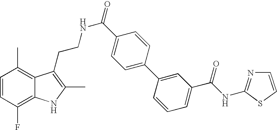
C1=CC(F)=C2C(=C1C)C(CCNC(=O)C1=CC=C(C3=CC(C(NC4=NC=CS4)=O)=CC=C3)C=C1)=C(C)N2
